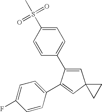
C1=CC(C2=CC3(C=C2C2=CC=C(F)C=C2)CC3)=CC=C1S(C)(=O)=O
